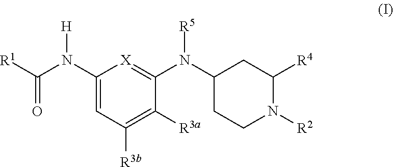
C1(N(C([R1])=O)[H])=CC([R3b])=C([R3a])C(N(C2CCN([R2])C([R4])C2)[R5])=[X]1
